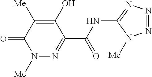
N1([Me])N=C(C(NC2=NN=NN2[Me])=O)C(O)=C([Me])C1=O
